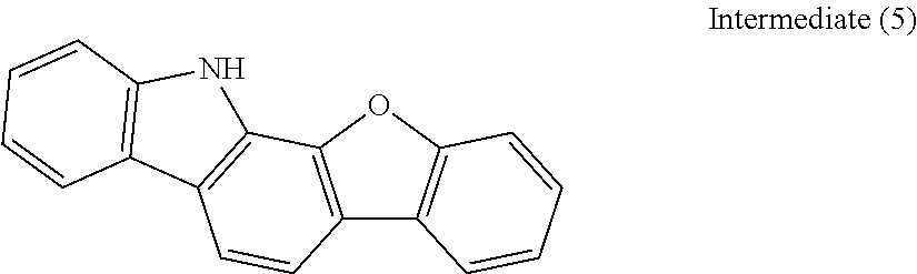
C12=C(OC3=C1C=CC=C3)C1=C(C=C2)C2=C(N1)C=CC=C2
